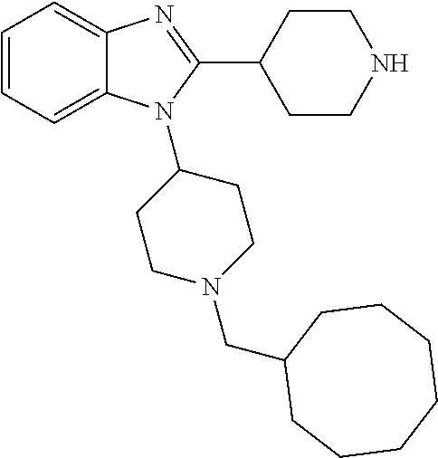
C1=CC=C2C(=C1)N=C(C1CCNCC1)N2C1CCN(CC2CCCCCCC2)CC1
